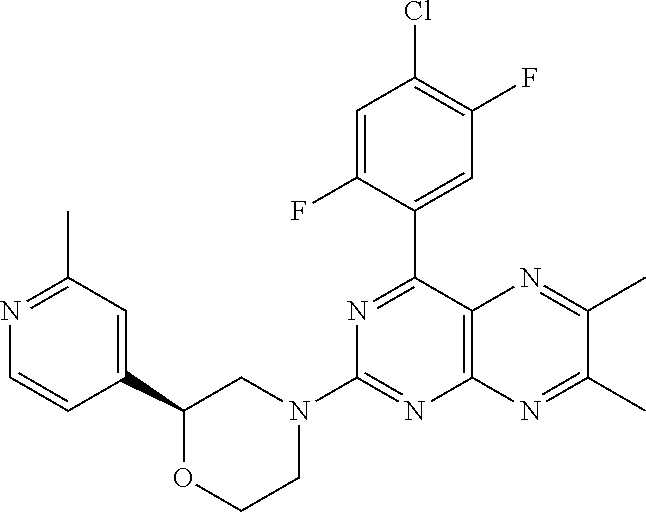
C1(C2=NC(N3CCOC(C4=CC(C)=NC=C4)C3)=NC3=C2N=C(C)C(C)=N3)=CC(F)=C(Cl)C=C1F
